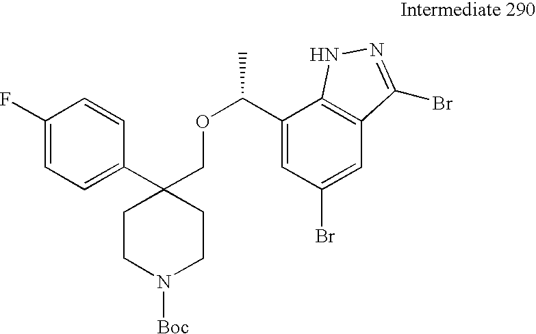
C1(C2(COC(C)C3=CC(Br)=CC4=C3NN=C4Br)CCN([Boc])CC2)=CC=C(F)C=C1
